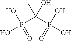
P(C(P(O)(O)=O)(C)O)(O)(O)=O
